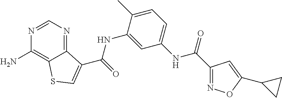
C1=NC(N)=C2C(=N1)C(C(NC1=CC(NC(C3=NOC(C4CC4)=C3)=O)=CC=C1C)=O)=CS2
